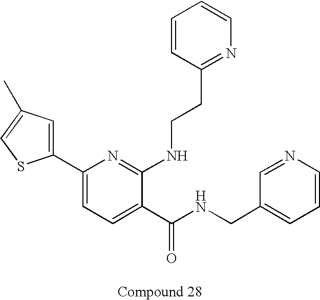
C1(C2=CC(C)=CS2)=CC=C(C(NCC2=CC=CN=C2)=O)C(NCCC2=NC=CC=C2)=N1
